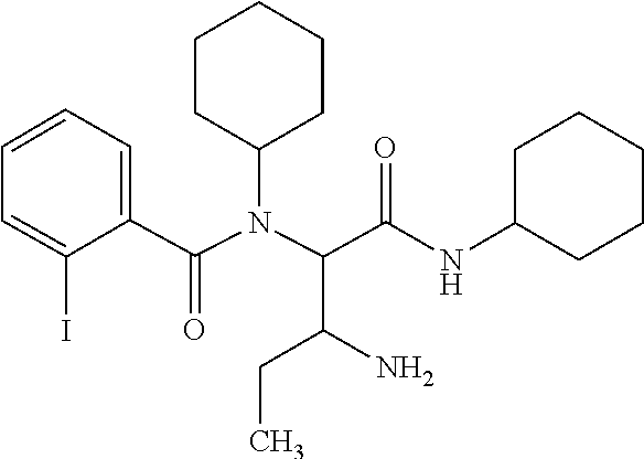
N(C(C1=CC=CC=C1I)=O)(C1CCCCC1)C(C(NC1CCCCC1)=O)C(N)CC
